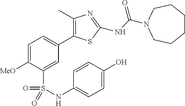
C1=C([MeO])C(S(=O)(=O)NC2=CC=C(O)C=C2)=CC(C2=C(C)N=C(NC(=O)N3CCCCCC3)S2)=C1
